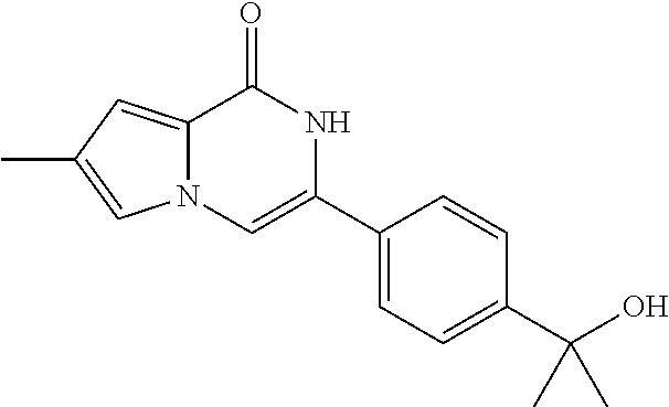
C12=CC(C)=CN1C=C(C1=CC=C(C(O)(C)C)C=C1)NC2=O
